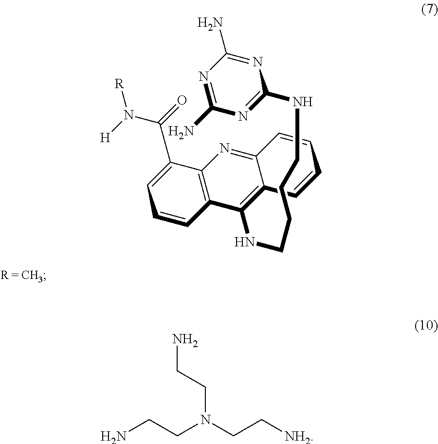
C12=C(C(C(=O)N([H])[R])=CC=C1)N=C1C(=C2NCCCCNC2=NC(N)=NC(N)=N2)C=CC=C1.NCCN(CC[NH2])CCN
